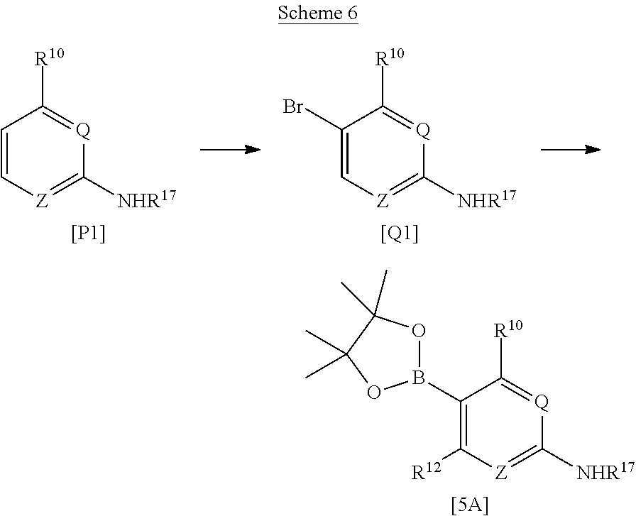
[[5A]].C1(B2OC(C)(C)C(C)(C)O2)=C([R12])[Z]=C([NHR17])[Q]=C1[R10].C1=C[Z]=C([NHR17])[Q]=C1[R10].[[P1]].C1(Br)=C[Z]=C([NHR17])[Q]=C1[R10].[[Q1]]
